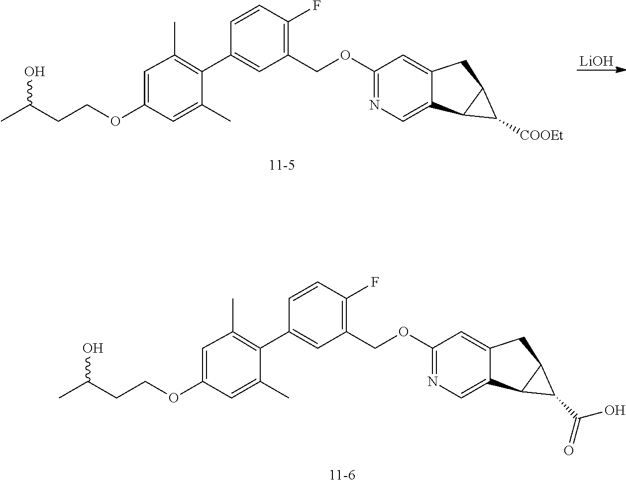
C1(COC2=NC=C3C(=C2)CC2C3C2[COOEt])=C(F)C=CC(C2=C(C)C=C(OCCC(C)O)C=C2C)=C1.[LiOH].C1(COC2=NC=C3C(=C2)CC2C3C2C(=O)O)=C(F)C=CC(C2=C(C)C=C(OCCC(C)O)C=C2C)=C1
